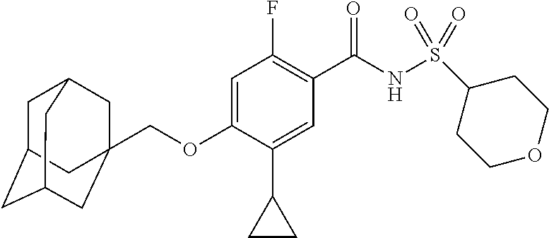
C1(F)=C(C(NS(=O)(=O)C2CCOCC2)=O)C=C(C2CC2)C(OCC23CC4CC(CC(C2)C4)C3)=C1
